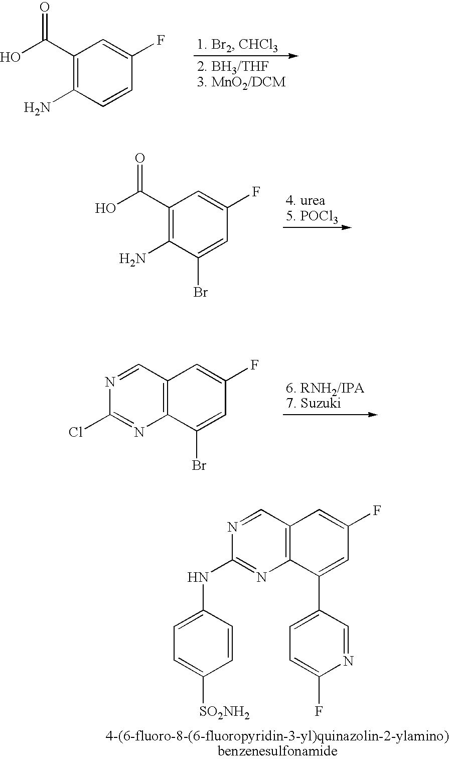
C1(C(=O)O)=C(N)C=CC(F)=C1.C1(C(=O)O)=C(N)C(Br)=CC(F)=C1.C12=C(C(Br)=CC(F)=C1)N=C(Cl)N=C2.C12=C(C=NC(NC3=CC=C([SO2NH2])C=C3)=N1)C=C(F)C=C2C1=CC=C(F)N=C1
